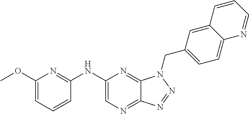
C1(NC2=NC(OC)=CC=C2)=CN=C2C(=N1)N(CC1=CC=C3C(=C1)C=CC=N3)N=N2
